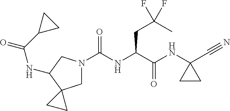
C1N(C(NC(C(NC2(C#N)CC2)=O)CC(C)(F)F)=O)CC(NC(=O)C2CC2)C12CC2
